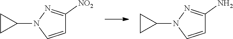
N1(C2CC2)C=CC(N)=N1.N1(C2CC2)C=CC([NO2])=N1
